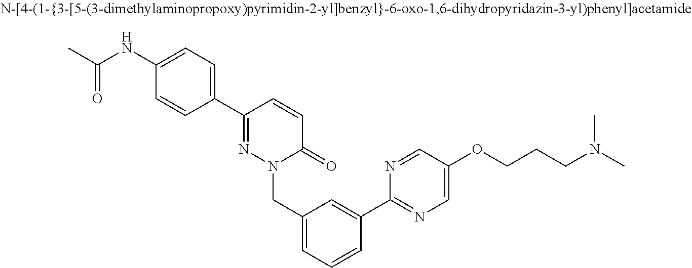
C1=CC(C2=NN(CC3=CC=CC(C4=NC=C(OCCCN(C)C)C=N4)=C3)C(=O)C=C2)=CC=C1NC(=O)C
